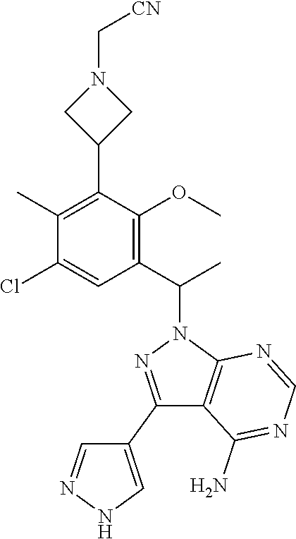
[CN]CN1CC(C2=C(C)C(Cl)=CC(C(C)N3N=C(C4=CNN=C4)C4=C3N=CN=C4N)=C2OC)C1
